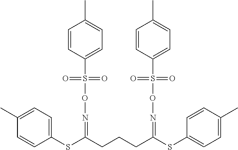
S(C(CCCC(SC1=CC=C(C)C=C1)=NOS(=O)(=O)C1=CC=C(C)C=C1)=NOS(=O)(=O)C1=CC=C(C)C=C1)C1=CC=C(C)C=C1
